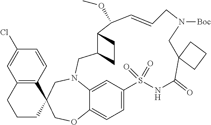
C12=C(C=CC(Cl)=C1)C1(CCC2)COC2=CC=C3C=C2N(C1)CC1CCC1C(OC)C=CCN([Boc])CC1(C(=O)NS3(=O)=O)CCC1
